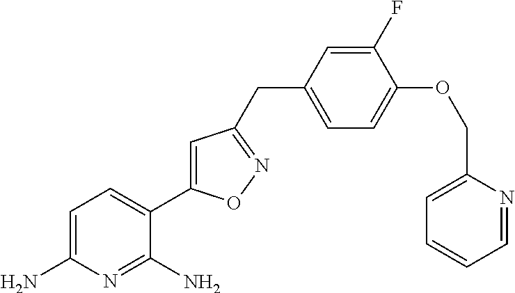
C1=C(N)N=C(N)C(C2=CC(CC3=CC=C(OCC4=CC=CC=N4)C(F)=C3)=NO2)=C1
